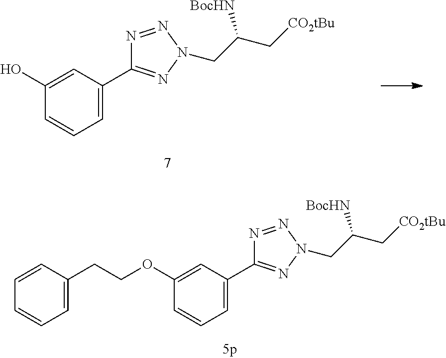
C1=C(C2=NN(CC(C[CO2tBu])[BocHN])N=N2)C=C(O)C=C1.C1=C(C2=NN(CC(C[CO2tBu])[BocHN])N=N2)C=C(OCCC2=CC=CC=C2)C=C1
